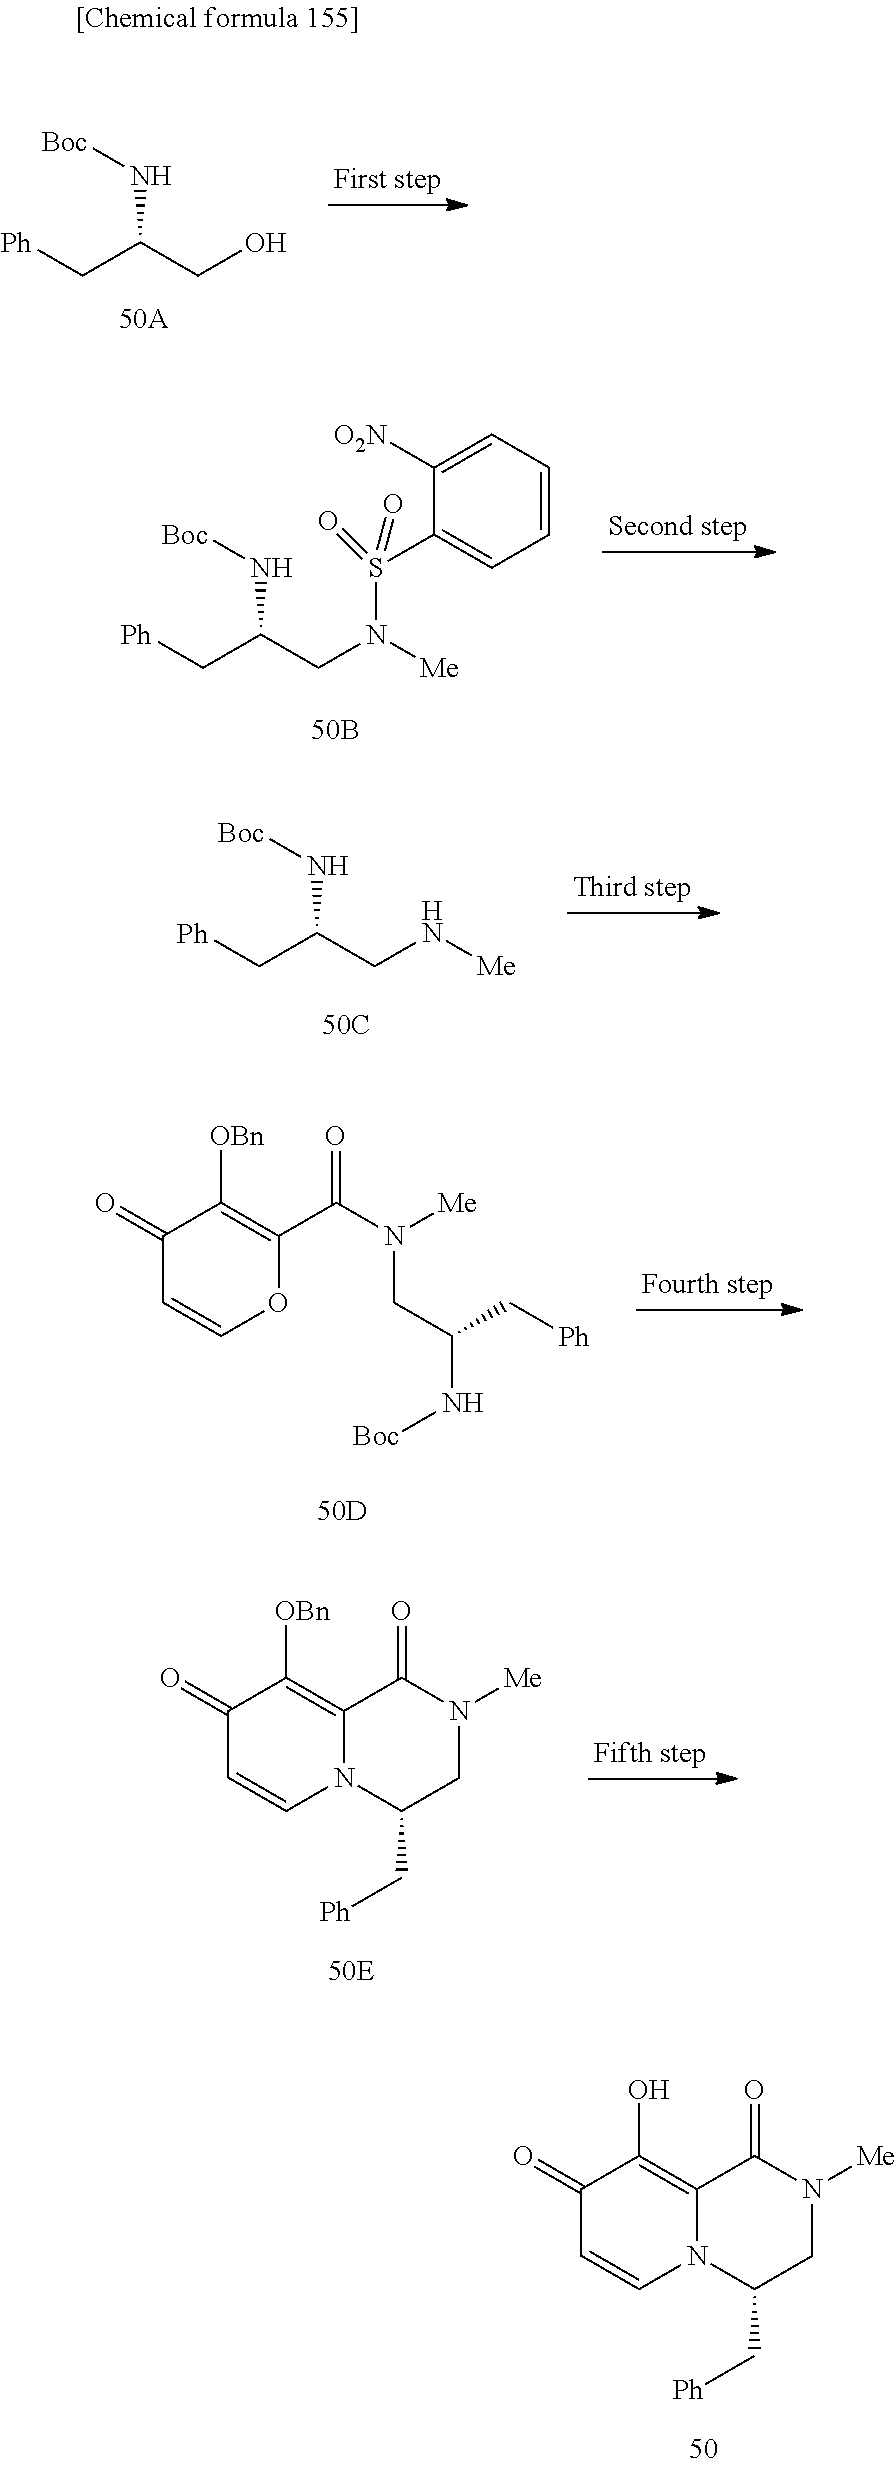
N(C(C[Ph])CO)[Boc].N(C(C[Ph])CN(S(C1=CC=CC=C1[O2N])(=O)=O)[Me])[Boc].N(C(C[Ph])CN[Me])[Boc].C1(=O)C=COC(C(=O)N(CC(C[Ph])N[Boc])[Me])=C1[OBn].C1(=O)C=CN2C(=C1[OBn])C(=O)N([Me])CC2C[Ph].C1(=O)C=CN2C(=C1O)C(=O)N([Me])CC2C[Ph]
